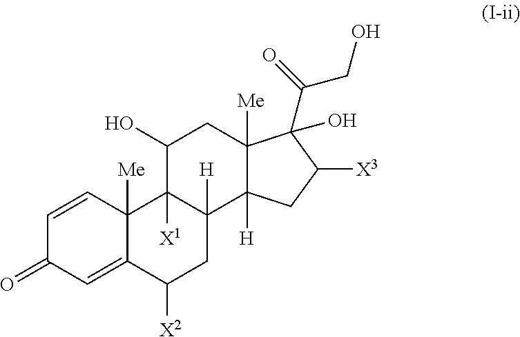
C1=CC2([Me])C(=CC1=O)C([X2])CC1([H])C2([X1])C(O)CC2([Me])C1([H])CC([X3])C2(O)C(CO)=O
